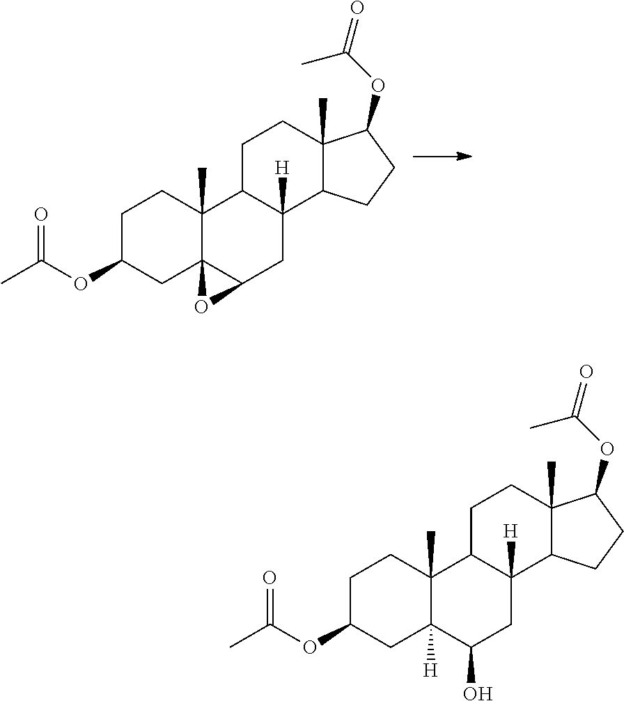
C1C(OC(C)=O)CC23C(C)(C1)C1C([H])(CC2O3)C2C(C)(CC1)C(OC(=O)C)CC2.C1C(OC(C)=O)CC2([H])C(C)(C1)C1C([H])(CC2O)C2C(C)(CC1)C(OC(=O)C)CC2
